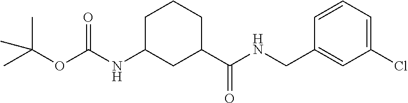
C1C(NC(OC(C)(C)C)=O)CC(C(NCC2=CC(Cl)=CC=C2)=O)CC1
